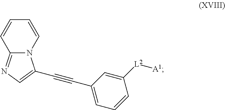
C1=CN2C(=NC=C2C#CC2=CC=CC([L2][A1])=C2)C=C1
